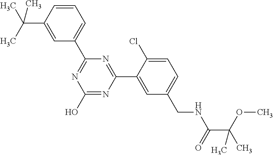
C1(C2=NC(O)=NC(C3=CC(CNC(=O)C(OC)(C)C)=CC=C3Cl)=N2)=CC=CC(C(C)(C)C)=C1
